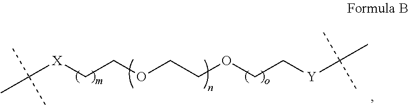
C([X]CCOCCOCC[Y]C(C)(C)C)(C)(C)C
